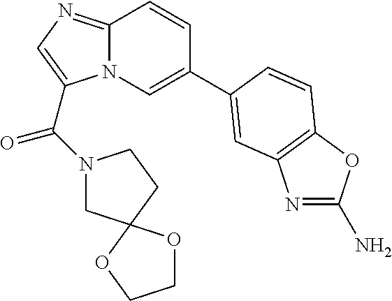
N12C(=NC=C1C(N1CC3(CC1)OCCO3)=O)C=CC(C1=CC3=C(OC(N)=N3)C=C1)=C2
